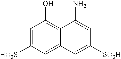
C12=C(O)C=C([HO3S])C=C1C=C([SO3H])C=C2N
